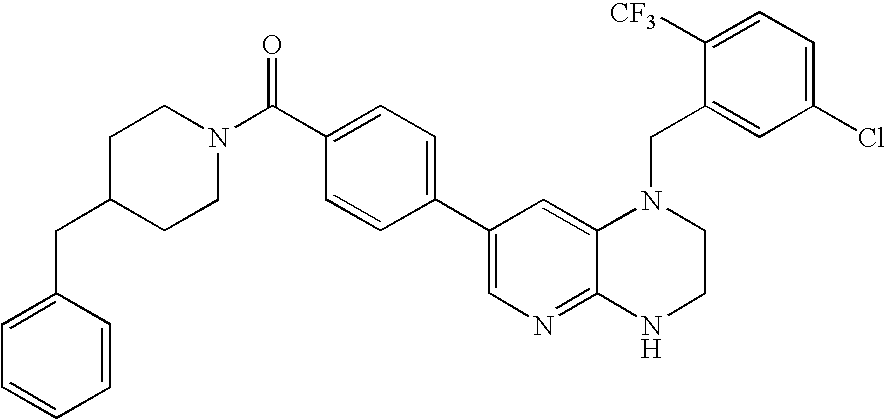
C1(C2=CC=C(C(=O)N3CCC(CC4=CC=CC=C4)CC3)C=C2)=CN=C2C(=C1)N(CC1=CC(Cl)=CC=C1[CF3])CCN2
